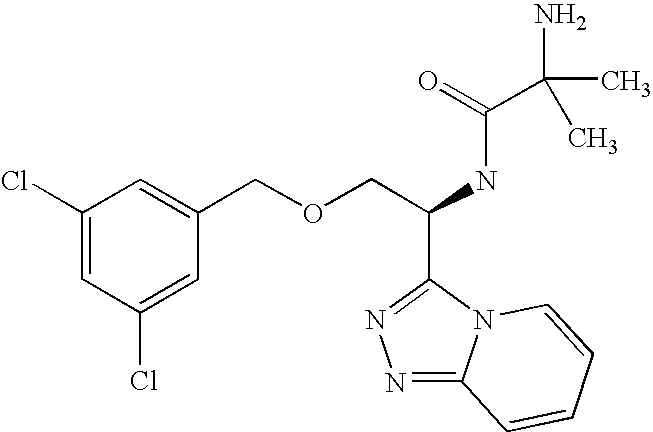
C(NC(C(N)(C)C)=O)(COCC1=CC(Cl)=CC(Cl)=C1)C1=NN=C2N1C=CC=C2
